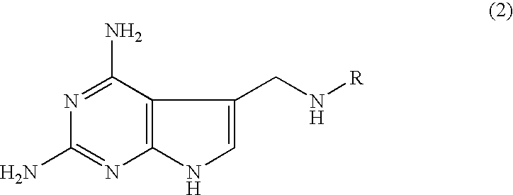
C12=C(C(N)=NC(N)=N1)C(CN[R])=CN2
